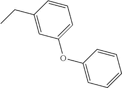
C1=C(OC2=CC=CC(CC)=C2)C=CC=C1
